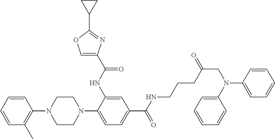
C1=CC(N2CCN(C3=CC=C(C(=O)NCCCC(CN(C4=CC=CC=C4)C4=CC=CC=C4)=O)C=C3NC(C3=COC(C4CC4)=N3)=O)CC2)=C(C)C=C1
